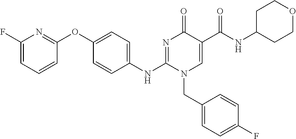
C1(F)=CC=CC(OC2=CC=C(NC3=NC(=O)C(C(NC4CCOCC4)=O)=CN3CC3=CC=C(F)C=C3)C=C2)=N1
